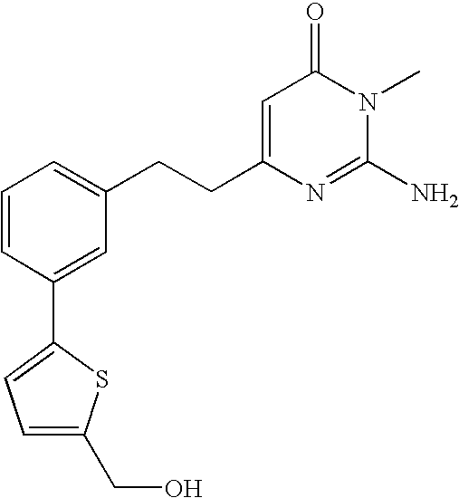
C1=CC(C2=CC=C(CO)S2)=CC(CCC2=CC(=O)N(C)C(N)=N2)=C1
